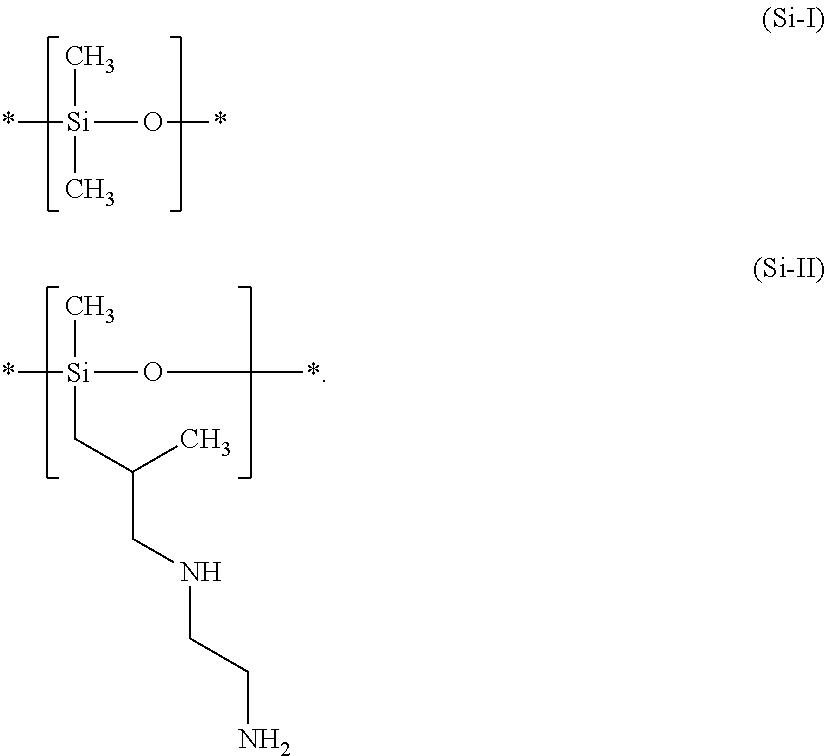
*[Si](C)(C)O*.*[Si](C)(CC(CNCCN)C)O*
